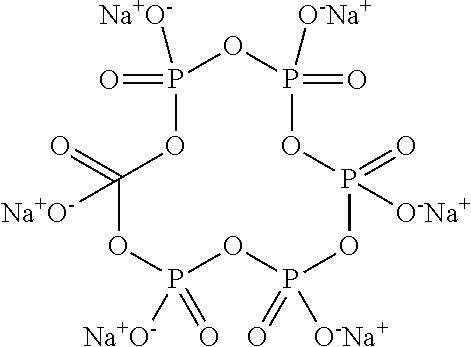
P1(=O)([Na+O-])OC(=O)([Na+O-])OP(=O)([Na+O-])OP(=O)([O-Na+])OP(=O)([O-Na+])OP(=O)([O-Na+])O1
